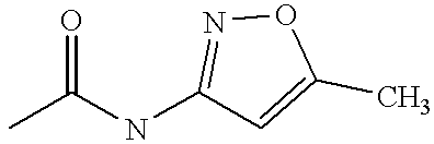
CC(NC1=NOC(C)=C1)=O
